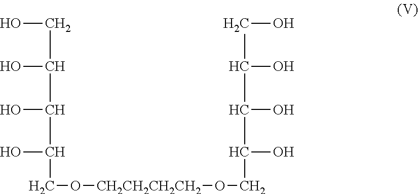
C(C(C(C(CO[CH2CH2CH2CH2]OCC(C(C(CO)O)O)O)O)O)O)O
